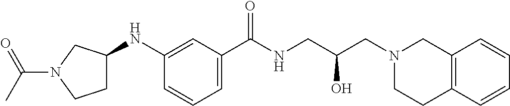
C1(C(NCC(CN2CC3=C(CC2)C=CC=C3)O)=O)=CC=CC(NC2CCN(C(C)=O)C2)=C1
